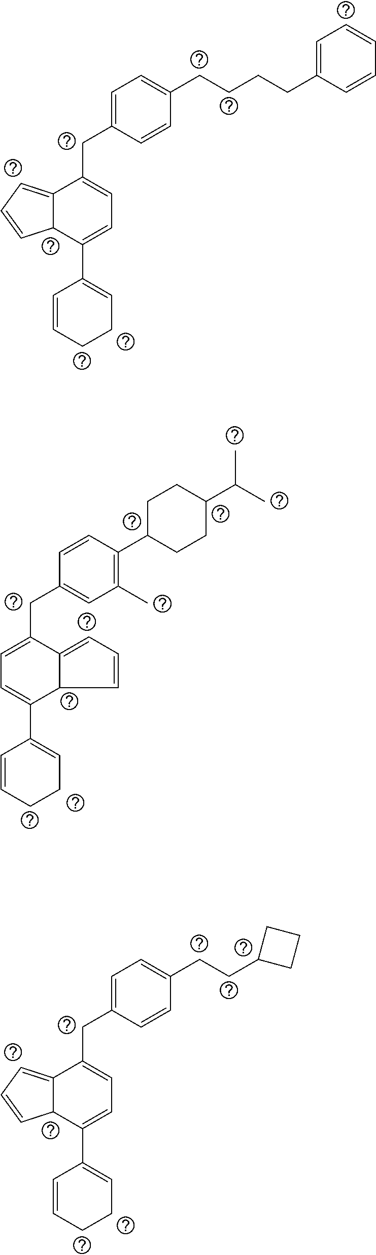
C(CCCC1=CC=CC=C1)C1=CC=C(CC2=CC=C(C3=CCCC=C3)C3C2=CC=C3)C=C1.C1(C)=C(C2CCC(C(C)C)CC2)C=CC(CC2=CC=C(C3=CCCC=C3)C3C2=CC=C3)=C1.C(CC1CCC1)C1=CC=C(CC2=CC=C(C3=CCCC=C3)C3C2=CC=C3)C=C1
